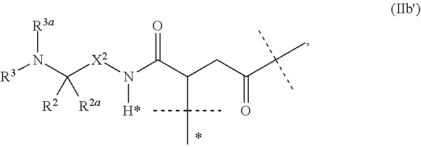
N(C(C(CC(C(C)(C)C)=O)C(C)(C)C)=O)([X2]C(N([R3])[R3a])([R2])[R2a])[H*]
